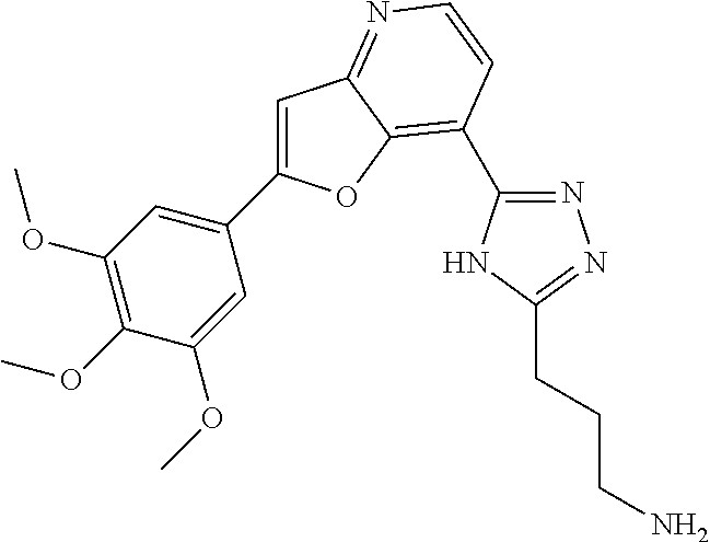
N1=C(C2=C3OC(C4=CC(OC)=C(OC)C(OC)=C4)=CC3=NC=C2)NC(CCCN)=N1
